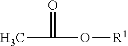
O=C(O[R1])C
